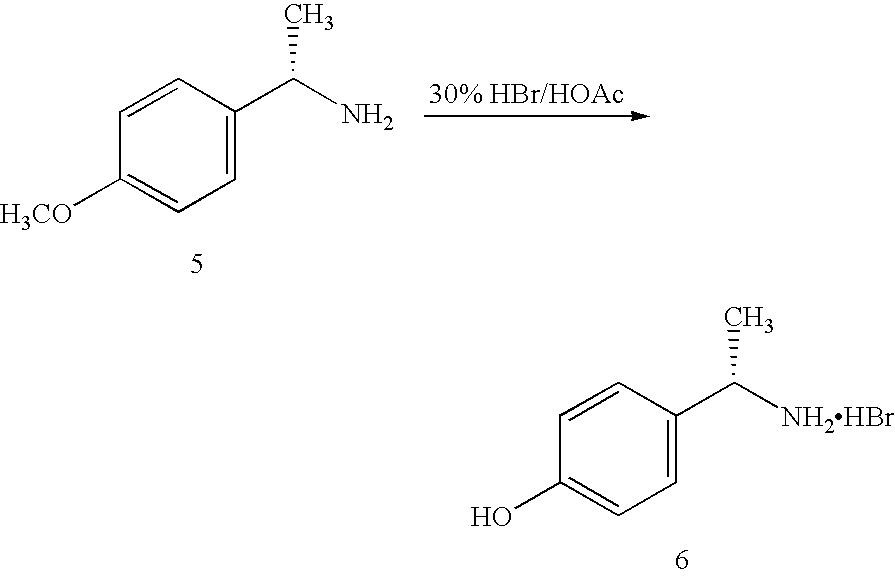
[H3CO]C1=CC=C(C(C)N)C=C1.OC1=CC=C(C(C)[NH2HBr])C=C1
